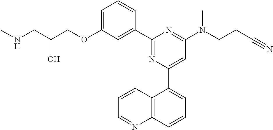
C1=C(OCC(CNC)O)C=C(C2=NC(C3=CC=CC4=C3C=CC=N4)=CC(N(CCC#N)C)=N2)C=C1
